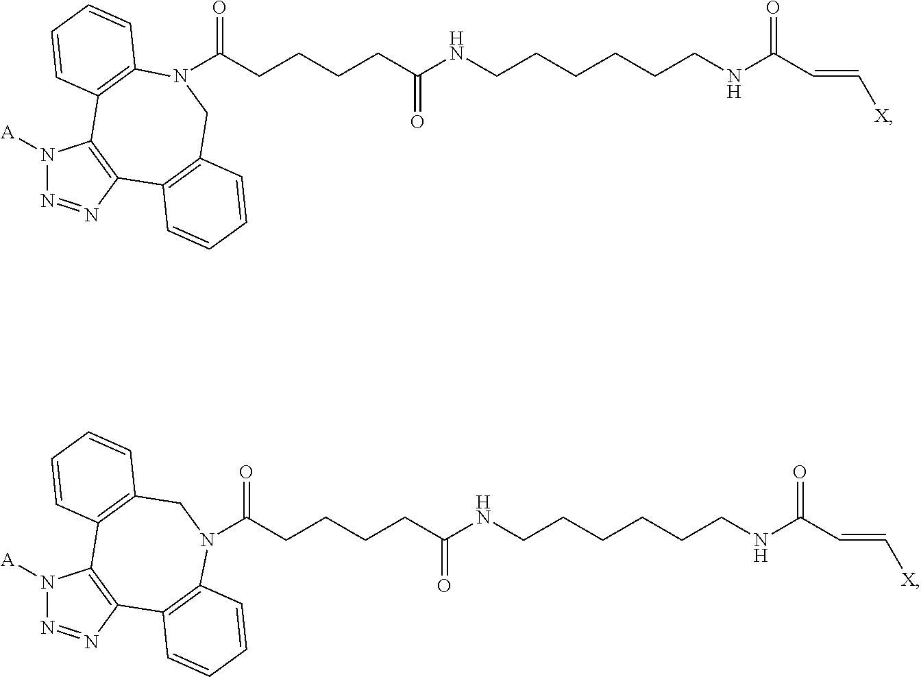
N1([A])N=NC2=C1C1=C(N(C(=O)CCCCC(=O)NCCCCCCNC(=O)C=C[X])CC3=C2C=CC=C3)C=CC=C1.N1([A])N=NC2=C1C1=C(CN(C(=O)CCCCC(=O)NCCCCCCNC(=O)C=C[X])C3=C2C=CC=C3)C=CC=C1
